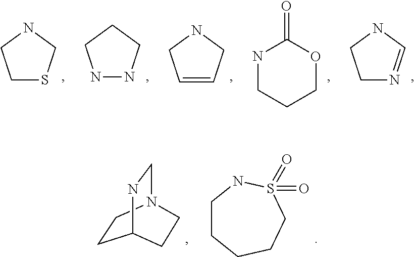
C1SCNC1.N1CCCOC1=O.N1NCCC1.C1=CCNC1.C1N=CNC1.C1CN2CNC1CC2.C1CCCCS(=O)(=O)N1
